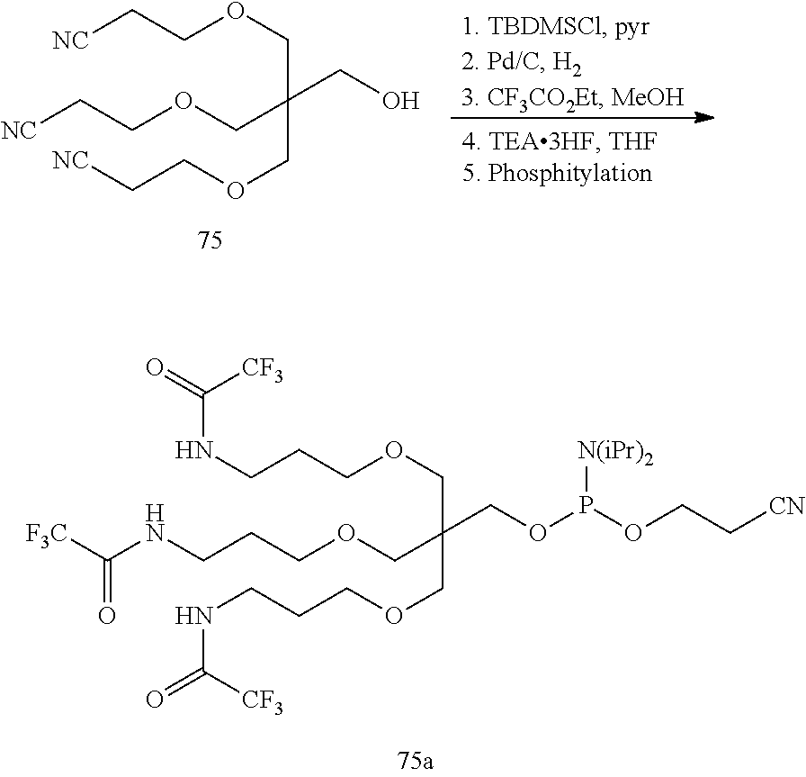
[NC]CCOCC(CO)(COCC[NC])COCC[NC].C(CCOCC(COP(OCC[CN])[N(iPr)2])(COCCCNC([F3C])=O)COCCCNC(=O)[CF3])NC(=O)[CF3]
